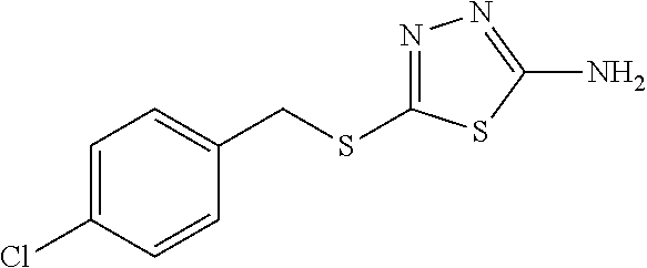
C1=C(Cl)C=CC(CSC2=NN=C(N)S2)=C1
